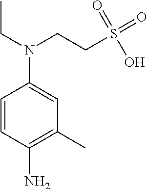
C1=CC(N)=C(C)C=C1N(CCS(=O)(=O)O)CC
